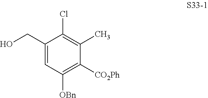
C1(CO)=CC([OBn])=C([CO2Ph])C(C)=C1Cl
